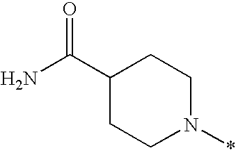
C1CN(*)CCC1C(N)=O
